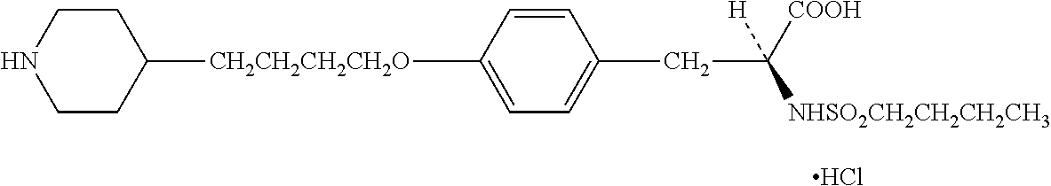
N1CCC([CH2CH2CH2CH2O]C2=CC=C(CC([H])([COOH])[NHSO2CH2CH2CH2CH3])C=C2)CC1.Cl
